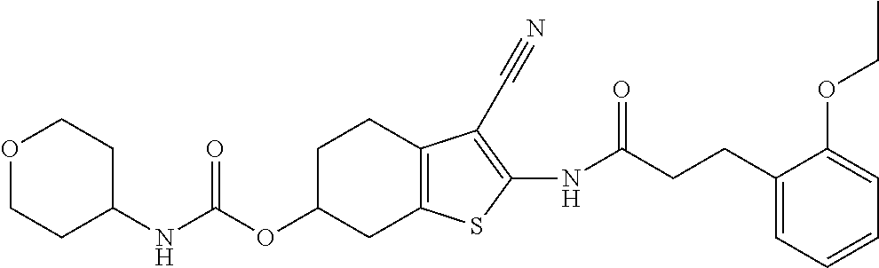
C1(NC(OC2CC3=C(CC2)C(C#N)=C(NC(CCC2=CC=CC=C2OCC)=O)S3)=O)CCOCC1
